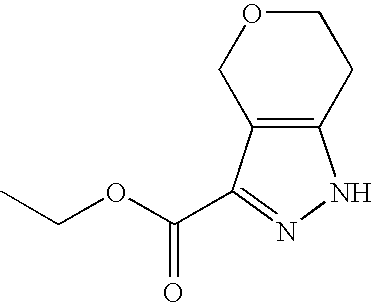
C12=C(C(C(OCC)=O)=NN1)COCC2
